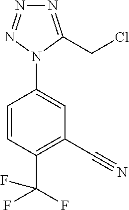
C1=CC(C(F)(F)F)=C(C#N)C=C1N1C(CCl)=NN=N1
